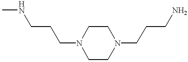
CNCCCN1CCN(CCCN)CC1
